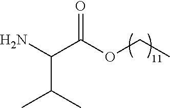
NC(C(OCC)=O)C(C)C
